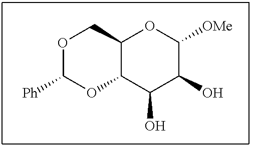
C12C(C(O)C(O)C([OMe])O1)OC([Ph])OC2
